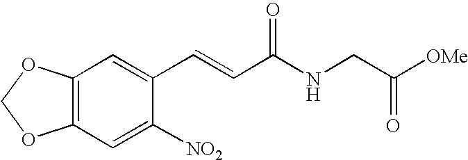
C12=C(C=C([NO2])C(C=CC(NCC([OMe])=O)=O)=C1)OCO2
